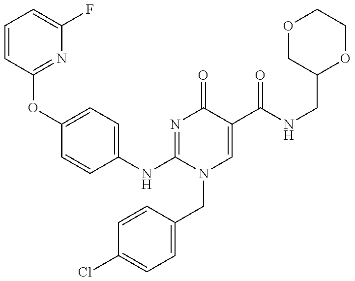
C1=CC(OC2=CC=C(NC3=NC(=O)C(C(NCC4OCCOC4)=O)=CN3CC3=CC=C(Cl)C=C3)C=C2)=NC(F)=C1
